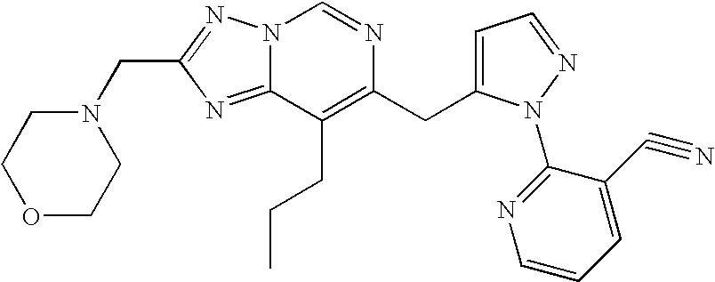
N12C(=NC(CN3CCOCC3)=N1)C(CCC)=C(CC1=CC=NN1C1=NC=CC=C1C#N)N=C2
